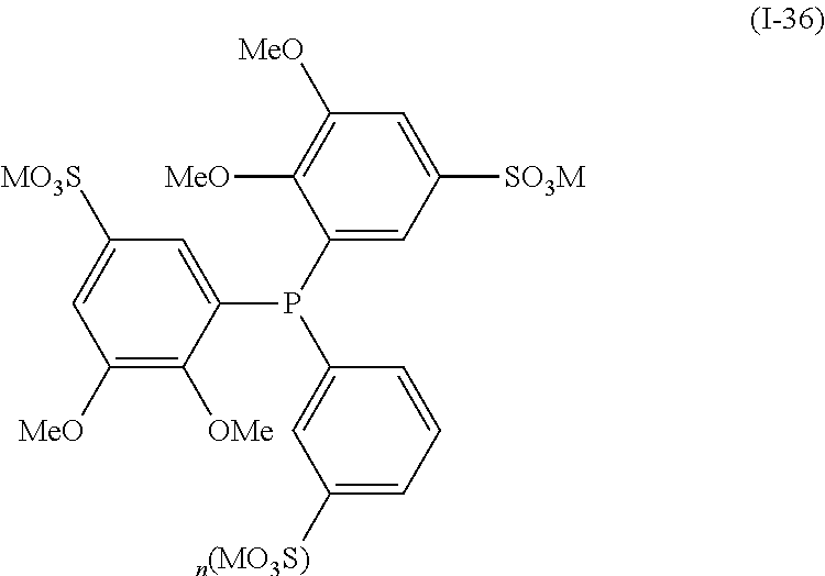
C1([MeO])=C([OMe])C(P(C2=CC([SO3M])=CC([MeO])=C2[MeO])C2=CC([n(MO3S)])=CC=C2)=CC([MO3S])=C1
